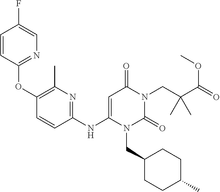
C1(OC2=C(C)N=C(NC3=CC(=O)N(CC(C(=O)OC)(C)C)C(=O)N3CC3CCC(C)CC3)C=C2)=NC=C(F)C=C1
